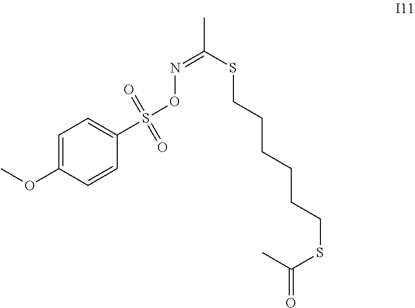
C1=C(OC)C=CC(S(ON=C(SCCCCCCSC(=O)C)C)(=O)=O)=C1
